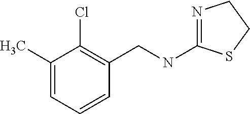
N1=C(NCC2=C(Cl)C(C)=CC=C2)SCC1
